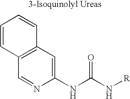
C1(NC(N[R])=O)=CC2=C(C=N1)C=CC=C2
